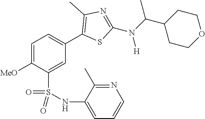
C1=C([MeO])C(S(NC2=CC=CN=C2C)(=O)=O)=CC(C2=C(C)N=C(N(C(C3CCOCC3)C)[H])S2)=C1
